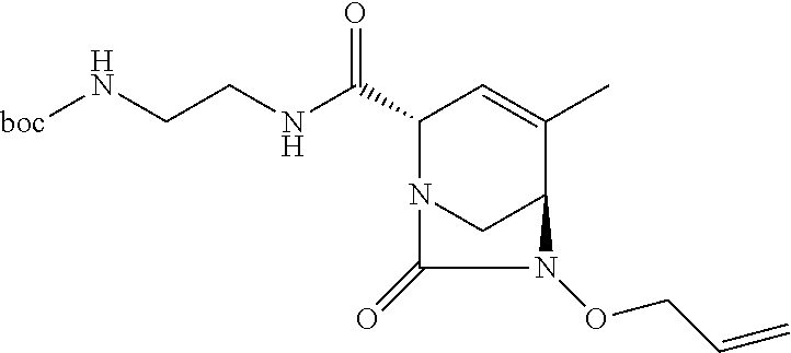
C(C1N2CC(C(C)=C1)N(OCC=C)C2=O)(NCCN[boc])=O
